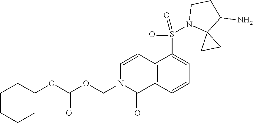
C1(S(=O)(=O)N2C3(C(N)CC2)CC3)=CC=CC2=C1C=CN(COC(OC1CCCCC1)=O)C2=O
